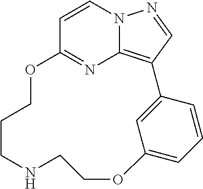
C1=CN2C3=C(C=N2)C2=CC(=CC=C2)OCCNCCCOC1=N3
